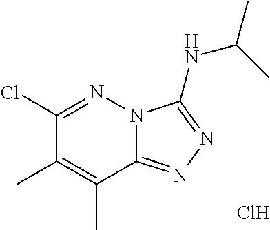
ClC1=NN2C(=NN=C2NC(C)C)C(C)=C1C.Cl
